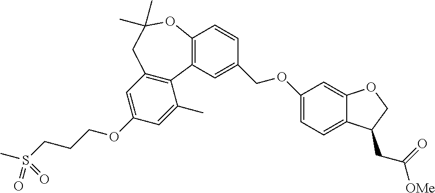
C1(OCCCS(C)(=O)=O)=CC2=C(C(C)=C1)C1=C(OC(C)(C)C2)C=CC(COC2=CC=C3C(=C2)OCC3CC([OMe])=O)=C1
